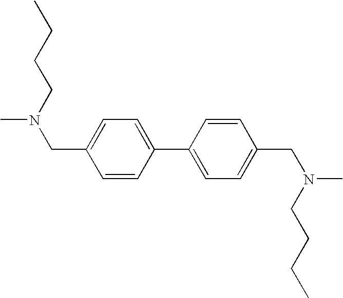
C1=CC(C2=CC=C(CN(CCCC)C)C=C2)=CC=C1CN(CCCC)C
